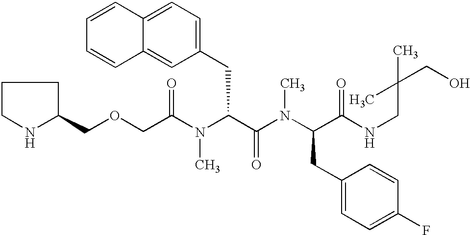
C(C(N(C(C(N(C(C(NCC(CO)(C)C)=O)CC1=CC=C(F)C=C1)C)=O)CC1=CC=C2C(=C1)C=CC=C2)C)=O)OCC1CCCN1
